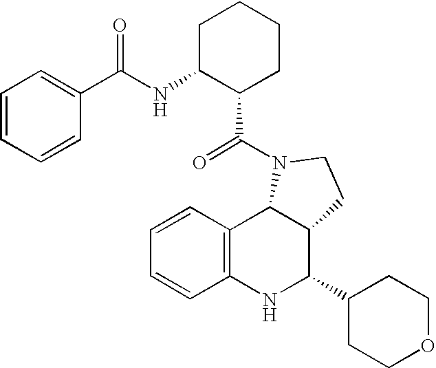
C1=CC2=C(C=C1)NC(C1CCOCC1)C1C2N(C(=O)C2CCCCC2NC(C2=CC=CC=C2)=O)CC1
